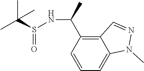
C12=C(C(NS(=O)C(C)(C)C)C)C=CC=C1N(C)N=C2
